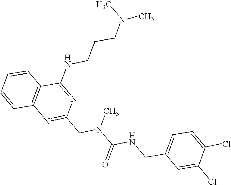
C1=CC2=C(C=C1)C(NCCCN(C)C)=NC(CN(C(NCC1=CC=C(Cl)C(Cl)=C1)=O)C)=N2
